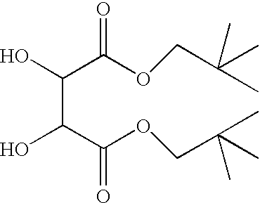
OC(C(OCC(C)(C)C)=O)C(C(OCC(C)(C)C)=O)O
